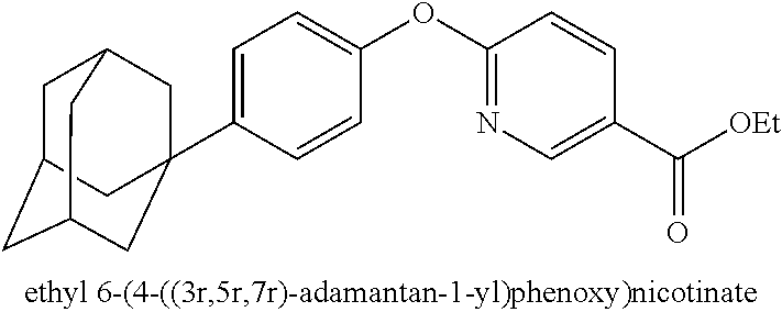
C1=C(C23CC4CC(CC(C2)C4)C3)C=CC(OC2=NC=C(C([OEt])=O)C=C2)=C1
